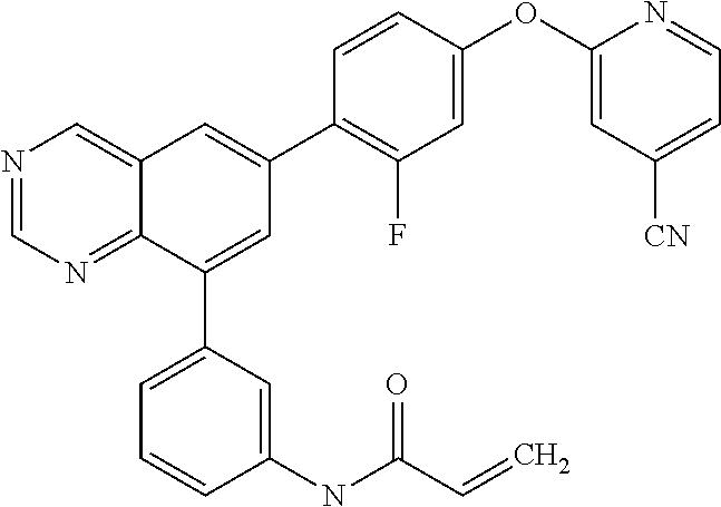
C1(OC2=CC([CN])=CC=N2)=CC(F)=C(C2=CC3=CN=CN=C3C(C3=CC=CC(NC(C=C)=O)=C3)=C2)C=C1
